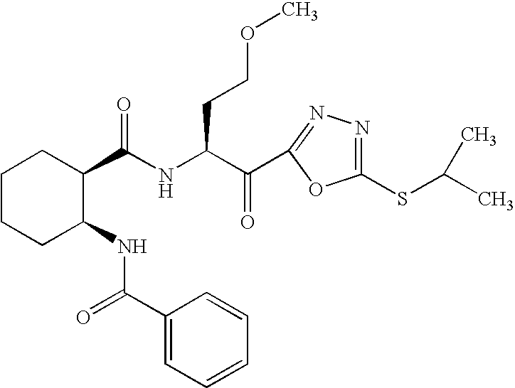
C1CCC(NC(C2=CC=CC=C2)=O)C(C(NC(C(=O)C2=NN=C(SC(C)C)O2)CCOC)=O)C1
